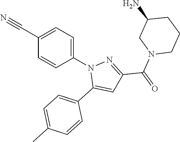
C1(C#N)=CC=C(N2C(C3=CC=C(C)C=C3)=CC(C(N3CCCC(N)C3)=O)=N2)C=C1
